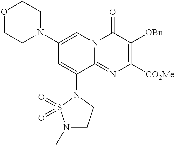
O1CCN(C2=CN3C(=NC([CO2Me])=C([OBn])C3=O)C(N3CCN(C)S3(=O)=O)=C2)CC1
